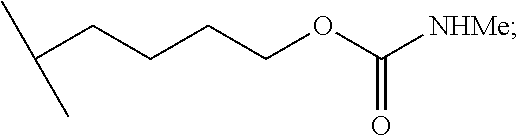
C(CCCCOC([NHMe])=O)(C)C
